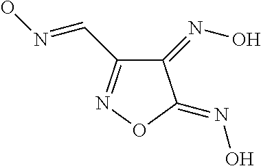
C1(=NO)C(C=NO)=NOC1=NO
